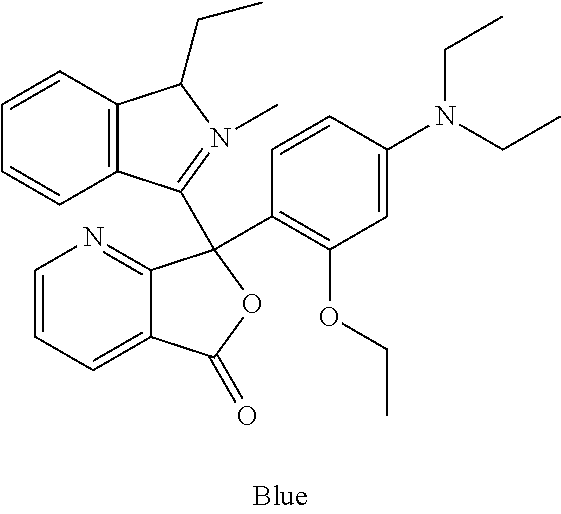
C1=CC=C2C(=N1)C(C1=C(OCC)C=C(N(CC)CC)C=C1)(C1=N(C)C(CC)C3=C1C=CC=C3)OC2=O
